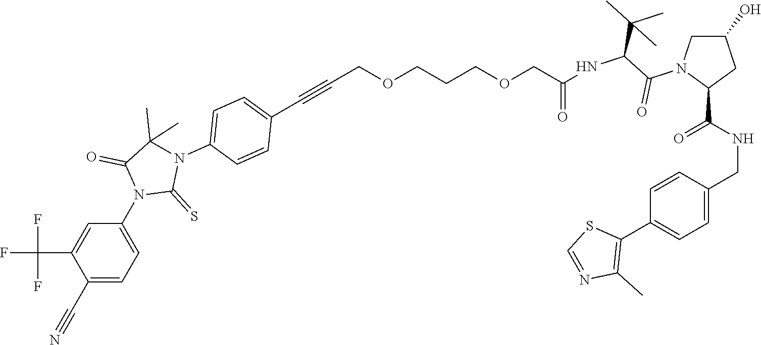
C(OCCCOCC#CC1=CC=C(N2C(=S)N(C3=CC=C(C#N)C(C(F)(F)F)=C3)C(=O)C2(C)C)C=C1)C(NC(C(N1C(C(NCC2=CC=C(C3=C(C)N=CS3)C=C2)=O)CC(O)C1)=O)C(C)(C)C)=O
